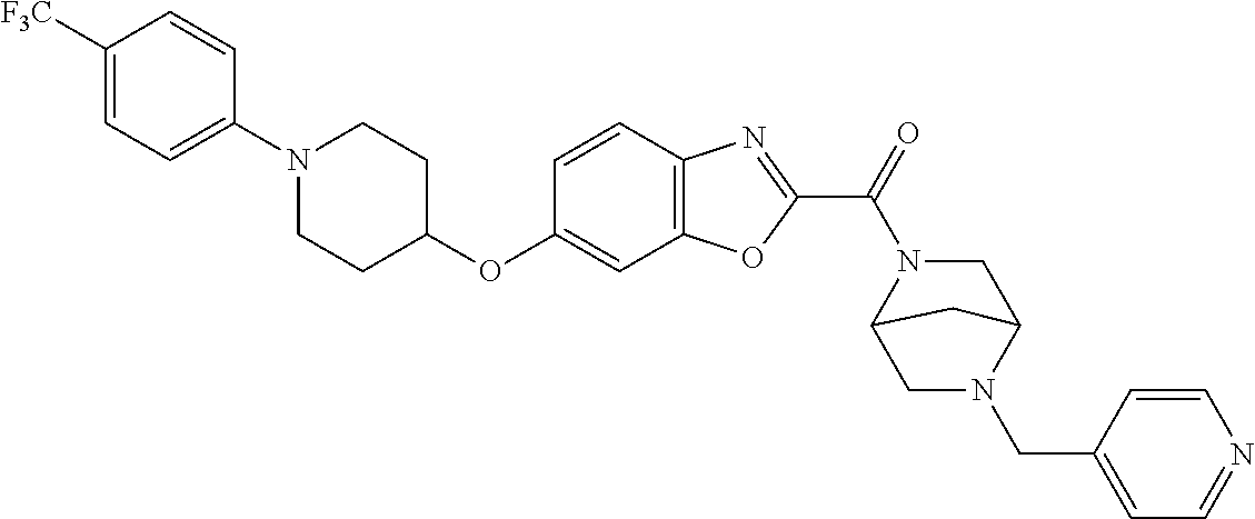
C1([F3C])=CC=C(N2CCC(OC3=CC4=C(C=C3)N=C(C(=O)N3C5CN(CC6=CC=NC=C6)C(C3)C5)O4)CC2)C=C1
